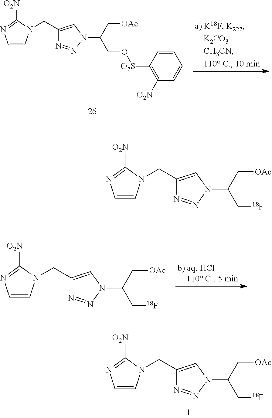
C1=CN(CC2=CN(C(C[OAc])CO[O2S]C3=C([O2N])C=CC=C3)N=N2)C([O2N])=N1.C1=CN(CC2=CN(C(C[OAc])C[18F])N=N2)C([O2N])=N1.C1=CN(CC2=CN(C(C[OAc])C[18F])N=N2)C([O2N])=N1.C1=CN(CC2=CN(C(C[OAc])C[18F])N=N2)C([O2N])=N1
